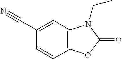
N#CC1=CC2=C(C=C1)OC(=O)N2CC
